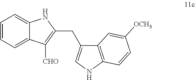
C1=CC=C2C(=C1)NC(CC1=CNC3=C1C=C([OCH3])C=C3)=C2[CHO]
